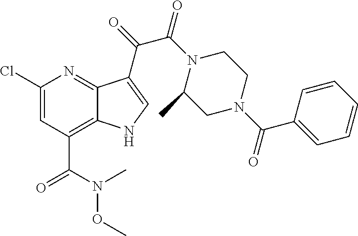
C(C1=C2C(=NC(Cl)=C1)C(C(=O)C(N1C(C)CN(C(C3=CC=CC=C3)=O)CC1)=O)=CN2)(N(C)OC)=O
